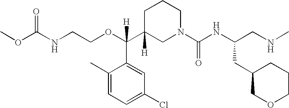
C1C(C(OCCNC(OC)=O)(C2=CC(Cl)=CC=C2C)[H])([H])CN(C(NC(CNC)CC2COCCC2)=O)CC1
